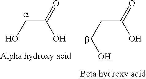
C(C(=O)O)O.C(C(=O)O)CO
